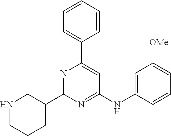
C1=CC=CC(C2=CC(NC3=CC([OMe])=CC=C3)=NC(C3CNCCC3)=N2)=C1
